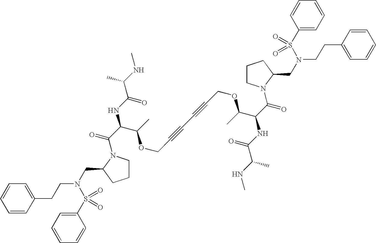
C1=CC=CC(CCN(CC2N(C(C(NC(C(NC)C)=O)C(C)OCC#CC#CCOC(C(C(=O)N3CCCC3CN(CCC3=CC=CC=C3)S(=O)(C3=CC=CC=C3)=O)NC(C(NC)C)=O)C)=O)CCC2)S(C2=CC=CC=C2)(=O)=O)=C1
